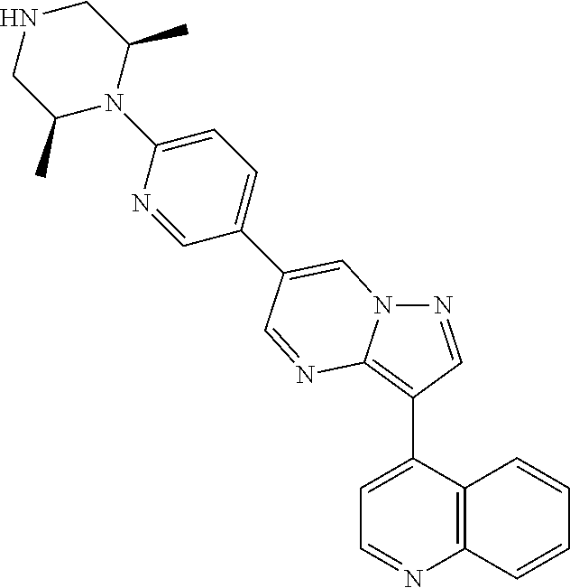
C1=C(C2=C3N(N=C2)C=C(C2=CC=C(N4C(C)CNCC4C)N=C2)C=N3)C2=C(N=C1)C=CC=C2
